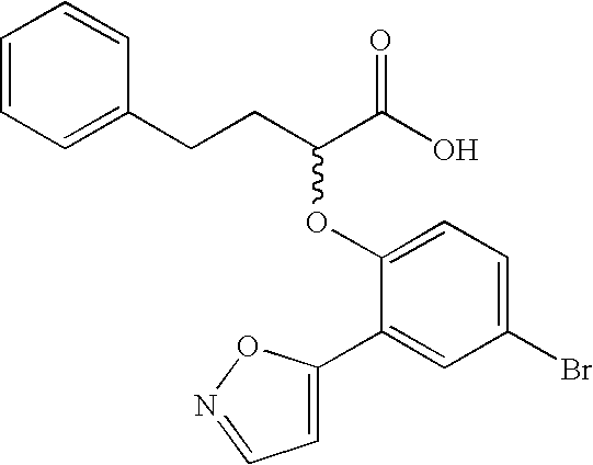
C1=CC=C(CCC(C(O)=O)OC2=CC=C(Br)C=C2C2=CC=NO2)C=C1
